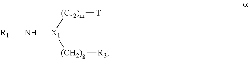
[R1]N[X1]([(CJ2)m][T])[(CH2)g][R3]
